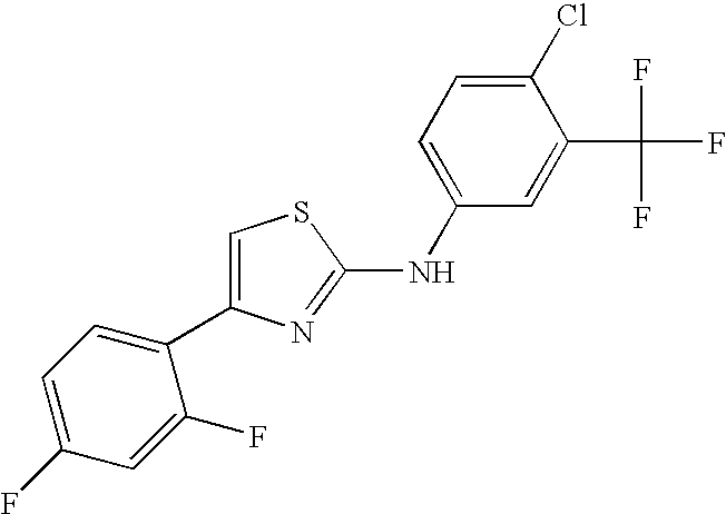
C1=C(NC2=NC(C3=CC=C(F)C=C3F)=CS2)C=C(C(F)(F)F)C(Cl)=C1
